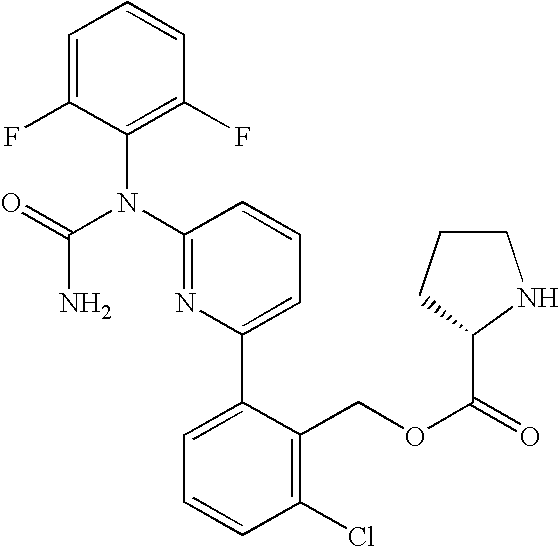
C1=C(F)C(N(C2=NC(C3=CC=CC(Cl)=C3COC(=O)C3CCCN3)=CC=C2)C(=O)N)=C(F)C=C1
